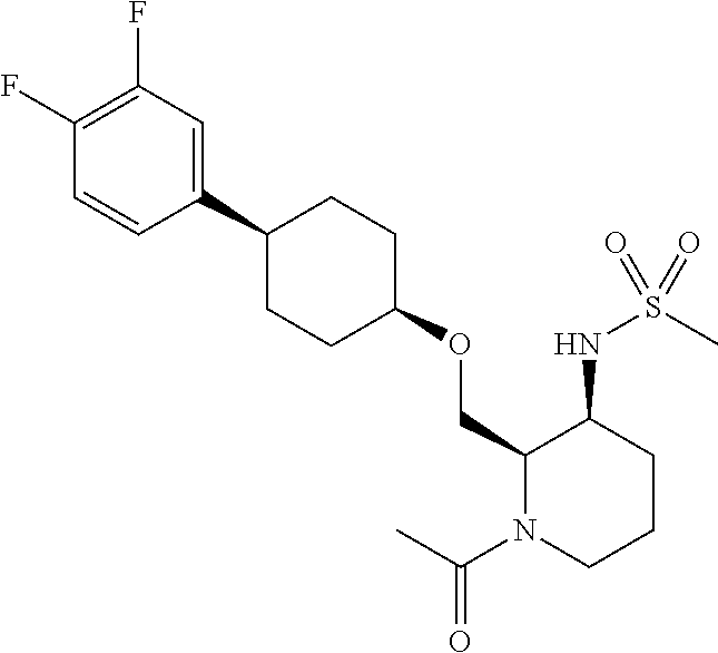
C1(OCC2C(NS(C)(=O)=O)CCCN2C(C)=O)CCC(C2=CC(F)=C(F)C=C2)CC1
